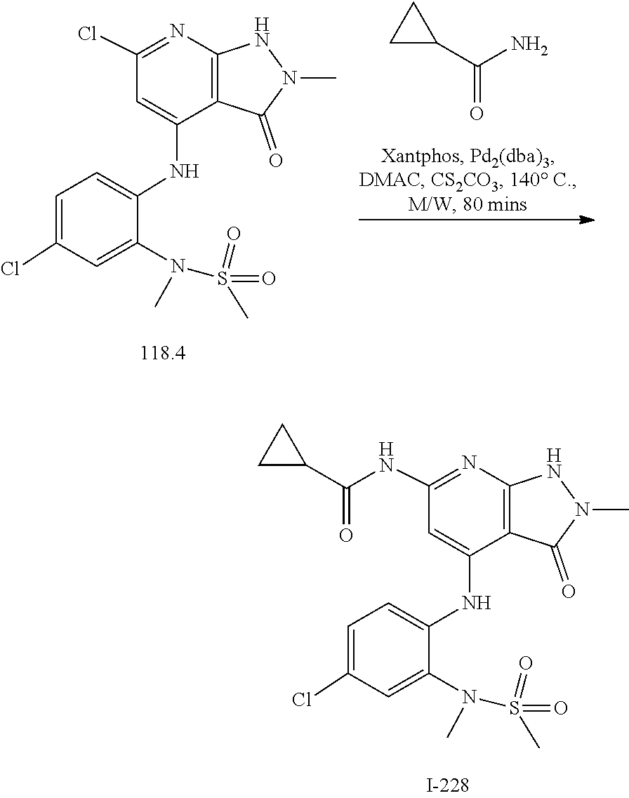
C1(C(=O)N)CC1.CN(S(=O)(C)=O)C1=CC(Cl)=CC=C1NC1=CC(Cl)=NC2=C1C(=O)N(C)N2.N(C)(S(C)(=O)=O)C1=CC(Cl)=CC=C1NC1=CC(NC(C2CC2)=O)=NC2=C1C(=O)N(C)N2
